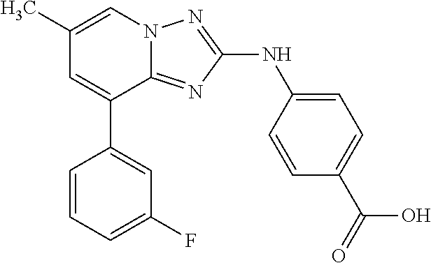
C1(C2=CC(C)=CN3C2=NC(NC2=CC=C(C(=O)O)C=C2)=N3)=CC(F)=CC=C1
